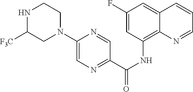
C1(F)=CC(NC(C2=NC=C(N3CCNC([F3C])C3)N=C2)=O)=C2C(=C1)C=CC=N2
